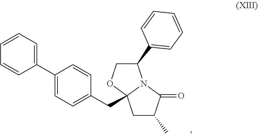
C1(C2=CC=CC=C2)=CC=C(CC23CC(C)C(=O)N2C(C2=CC=CC=C2)CO3)C=C1
